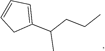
C1=C(C(CCC)C)CC=C1
